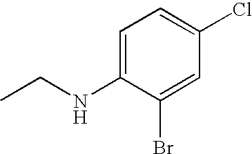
C1=C(NCC)C(Br)=CC(Cl)=C1
